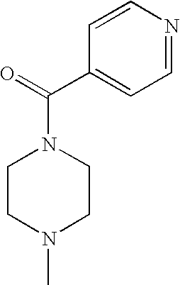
C(N1CCN(C)CC1)(C1=CC=NC=C1)=O
